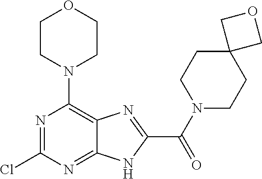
N1=C(Cl)N=C2C(=C1N1CCOCC1)N=C(C(N1CCC3(CC1)COC3)=O)N2
